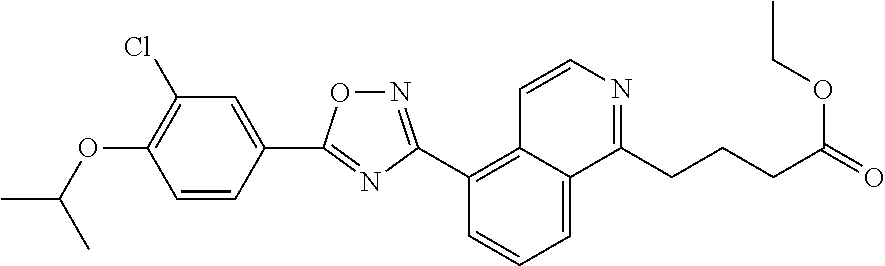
N1=C(C2=C3C(=CC=C2)C(CCCC(=O)OCC)=NC=C3)N=C(C2=CC(Cl)=C(OC(C)C)C=C2)O1
